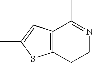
C12=C(CCN=C1C)SC(C)=C2
